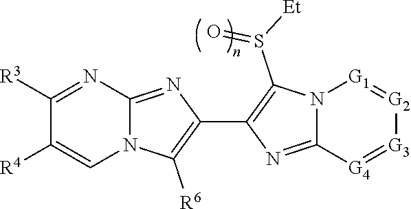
N12C(=NC(C3=C(S([Et])=O)N4C(=N3)[G4]=[G3][G2]=[G1]4)=C1[R6])N=C([R3])C([R4])=C2
